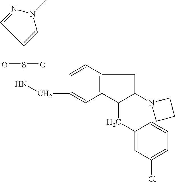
C(C1=CC2=C(C=C1)CC(N1CCC1)C2CC1=CC(Cl)=CC=C1)NS(=O)(=O)C1=CN(C)N=C1
